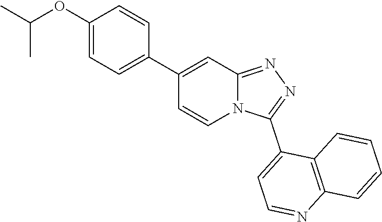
N12C(=NN=C1C1=CC=NC3=C1C=CC=C3)C=C(C1=CC=C(OC(C)C)C=C1)C=C2
